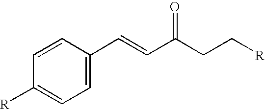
C1([R])=CC=C(C=CC(CC[R])=O)C=C1
